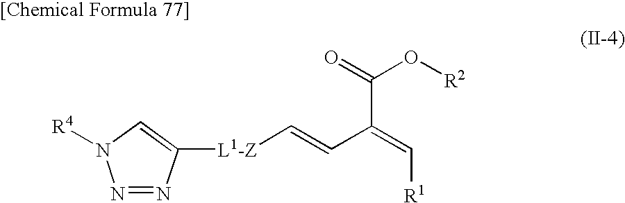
C(C(=C[R1])C(=O)O[R2])=C[L1-Z]C1=CN([R4])N=N1
